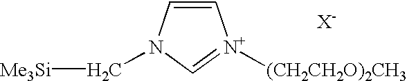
C1=CN(C[Me3Si])C=[N+]1[(CH2CH2O)2CH3].[X-]
